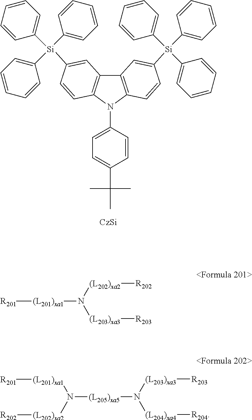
C12=C(N(C3=CC=C(C(C)(C)C)C=C3)C3=C1C=C([Si](C1=CC=CC=C1)(C1=CC=CC=C1)C1=CC=CC=C1)C=C3)C=CC([Si](C1=CC=CC=C1)(C1=CC=CC=C1)C1=CC=CC=C1)=C2.[R201][(L201)xa1]N([(L202)xa2][R202])[(L203)xa3][R203].N([(L205)xa5]N([(L203)xa3][R203])[(L204)xa4][R204])([(L201)xa1][R201])[(L202)xa2][R202]
